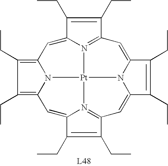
C12=C(CC)C(CC)=C3N1[Pt]14N5=C(C(CC)=C(CC)C5=C2)C=C2N1C(=CC1=N4C(=C3)C(CC)=C1CC)C(CC)=C2CC
